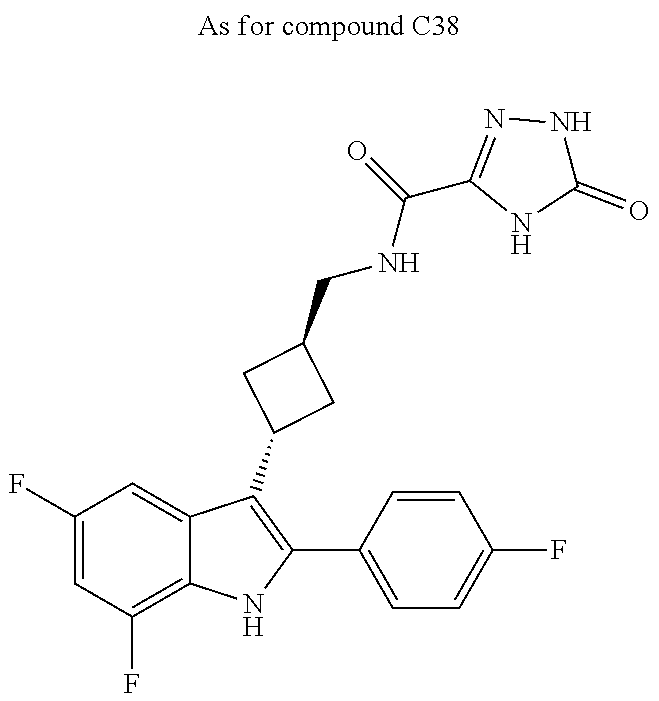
C1(F)=CC(F)=C2C(=C1)C(C1CC(CNC(C3=NNC(=O)N3)=O)C1)=C(C1=CC=C(F)C=C1)N2
